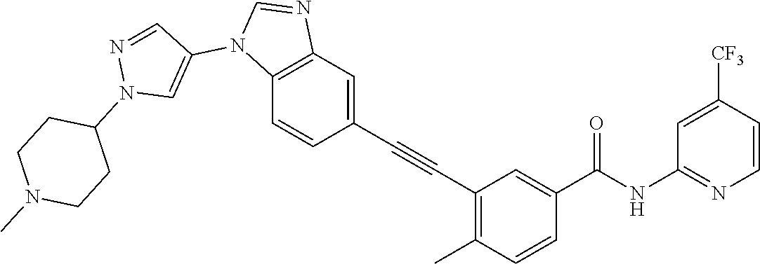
C1=CC([CF3])=CC(NC(C2=CC(C#CC3=CC4=C(C=C3)N(C3=CN(C5CCN(C)CC5)N=C3)C=N4)=C(C)C=C2)=O)=N1
